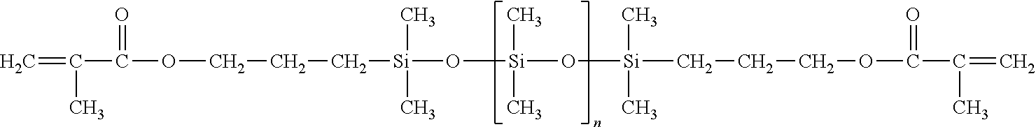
C=C(C)C(OCCC[Si](O[Si](C)(C)O[Si](C)(C)CCCOC(C(C)=C)=O)(C)C)=O
